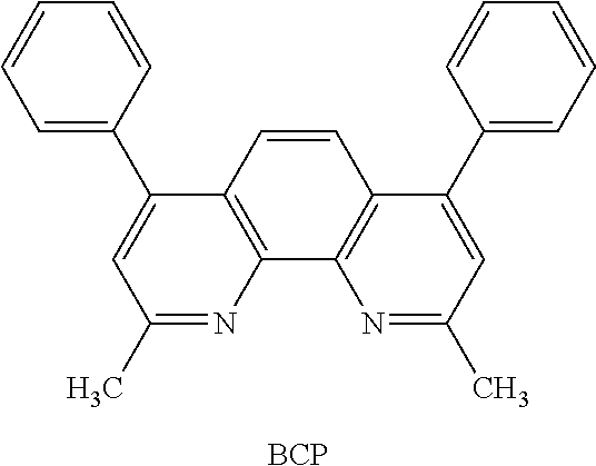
C1=C(C2=CC(C)=NC3=C2C=CC2=C3N=C(C)C=C2C2=CC=CC=C2)C=CC=C1.[BCP]
